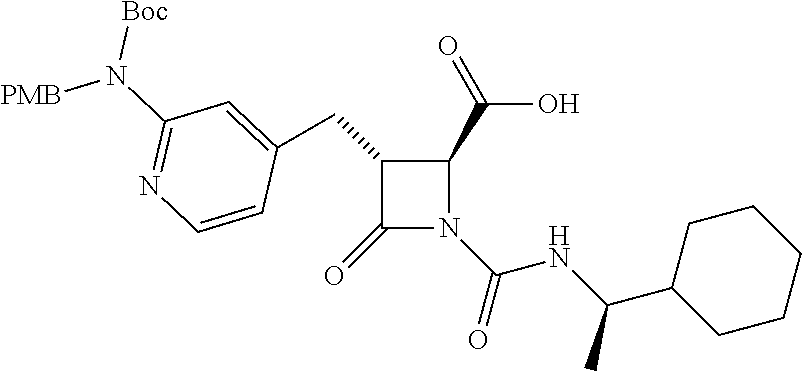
OC(C1C(CC2=CC(N([Boc])[PMB])=NC=C2)C(=O)N1C(NC(C1CCCCC1)C)=O)=O
